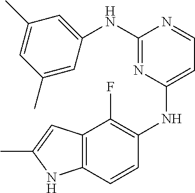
N(C1=NC(NC2=C(F)C3=C(C=C2)NC(C)=C3)=CC=N1)C1=CC(C)=CC(C)=C1
